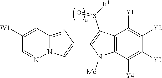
N12C(=NC(C3=C(S([R1])=O)C4=C(N3[Me])C([Y4])=C([Y3])C([Y2])=C4[Y1])=C1)C=C([W1])C=N2
